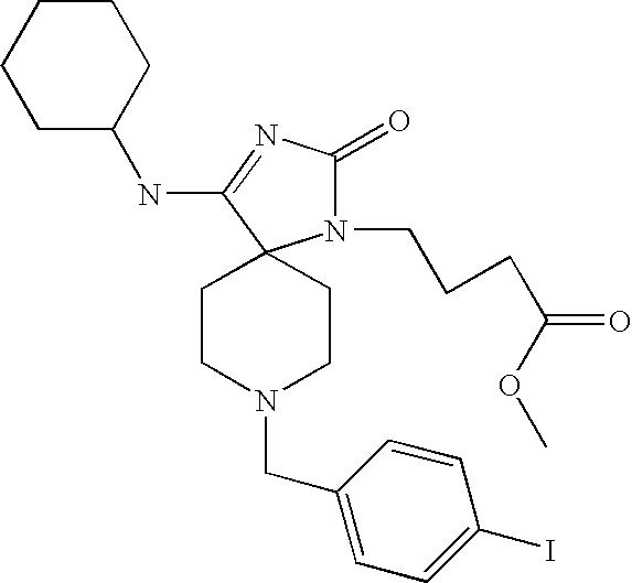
N1(CC2=CC=C(I)C=C2)CCC2(CC1)N(CCCC(OC)=O)C(=O)N=C2NC1CCCCC1
